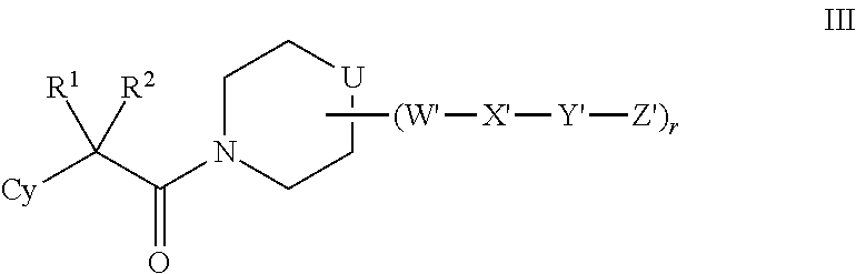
C1N(C(C([Cy])([R1])[R2])=O)CC[U]C1.C[(W'][X'][Y'][Z')r]
